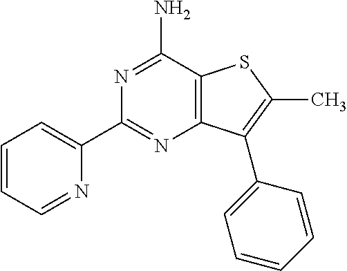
C1(C2=NC3=C(C(N)=N2)SC(C)=C3C2=CC=CC=C2)=CC=CC=N1
